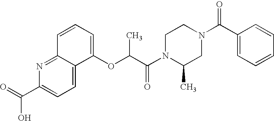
N1(C(C(OC2=CC=CC3=NC(C(=O)O)=CC=C23)C)=O)CCN(C(C2=CC=CC=C2)=O)CC1C
